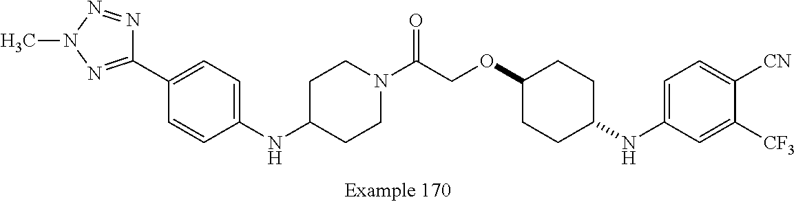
N(C1=CC=C(C2=NN(C)N=N2)C=C1)C1CCN(C(COC2CCC(NC3=CC=C([CN])C([CF3])=C3)CC2)=O)CC1
